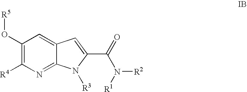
C1(O[R5])=C([R4])N=C2C(=C1)C=C(C(N([R2])[R1])=O)N2[R3]
